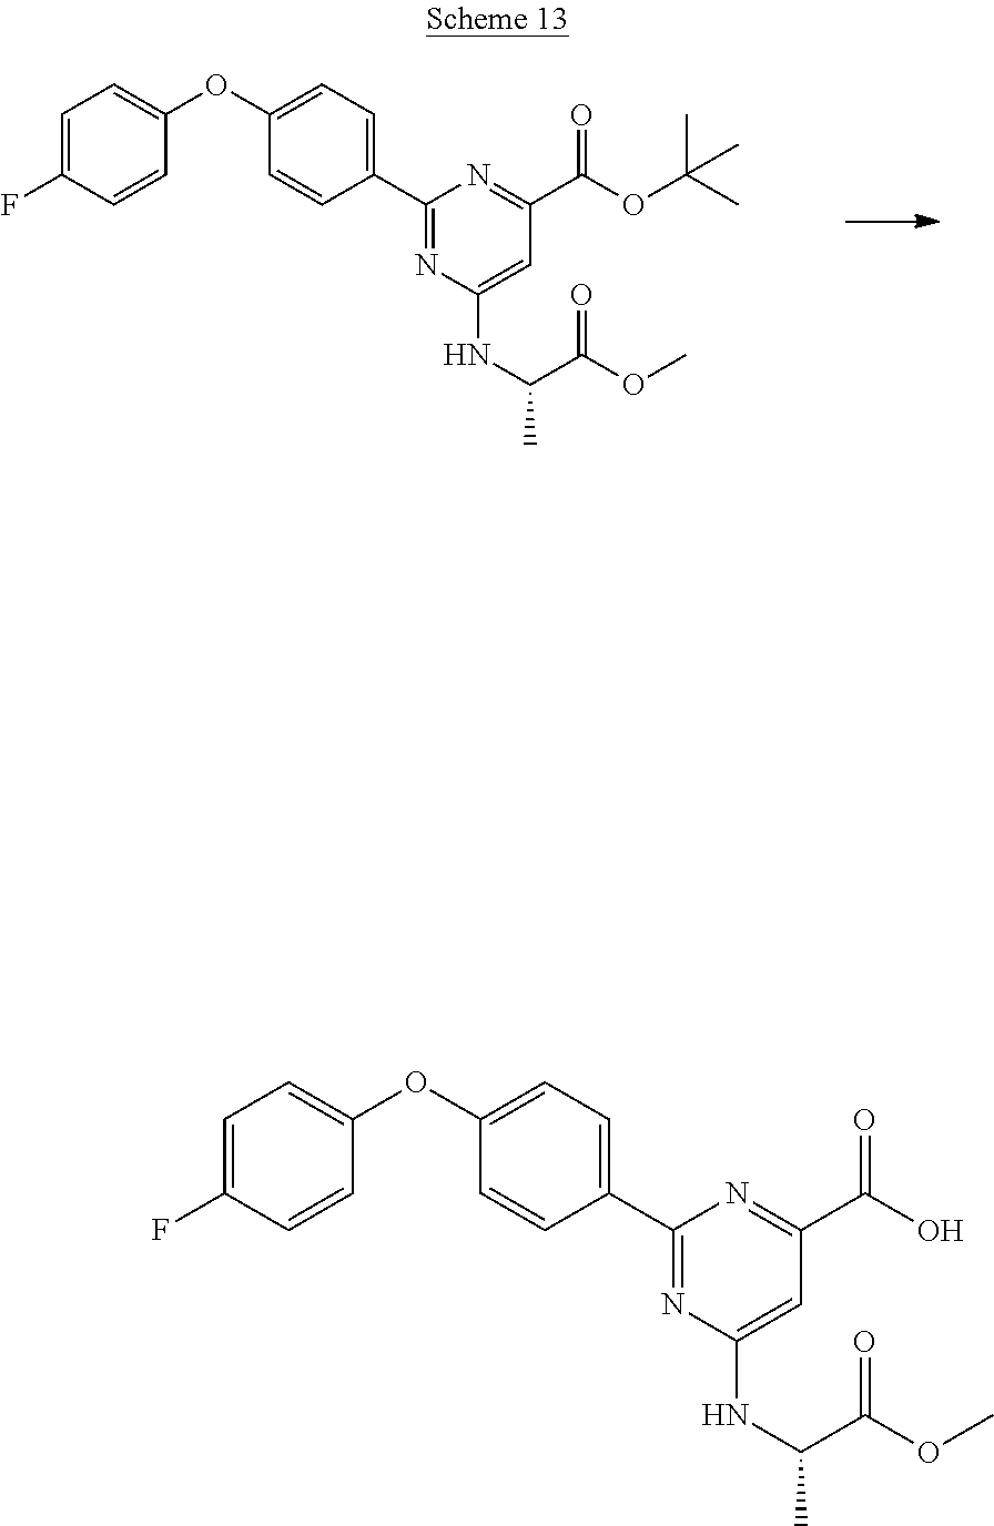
C1=C(F)C=CC(OC2=CC=C(C3=NC(NC(C(OC)=O)C)=CC(C(OC(C)(C)C)=O)=N3)C=C2)=C1.C1=C(F)C=CC(OC2=CC=C(C3=NC(NC(C(OC)=O)C)=CC(C(O)=O)=N3)C=C2)=C1
